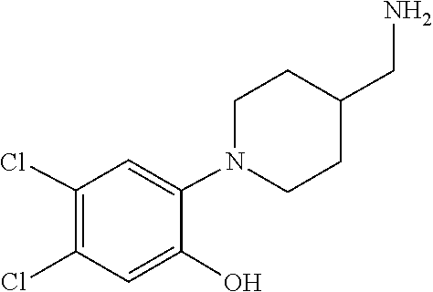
C1CN(C2=CC(Cl)=C(Cl)C=C2O)CCC1CN
